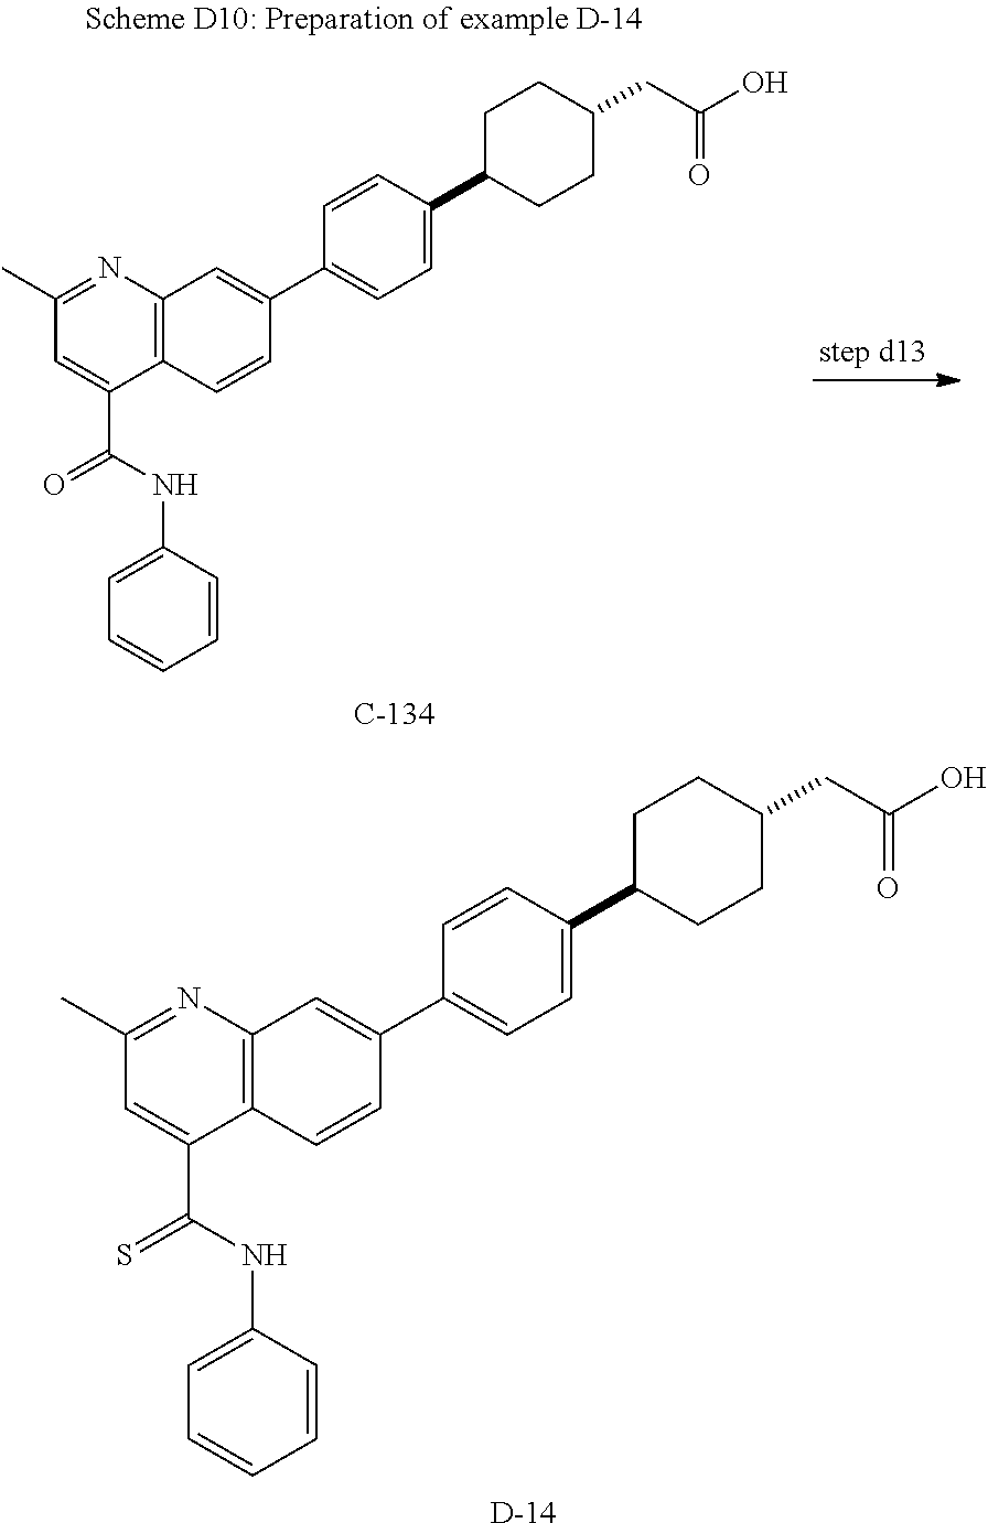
N1=C(C)C=C(C(=O)NC2=CC=CC=C2)C2=C1C=C(C1=CC=C(C3CCC(CC(O)=O)CC3)C=C1)C=C2.N1=C(C)C=C(C(=S)NC2=CC=CC=C2)C2=C1C=C(C1=CC=C(C3CCC(CC(O)=O)CC3)C=C1)C=C2.[D]
